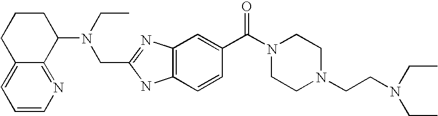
C12=CC=CN=C1C(N(CC)CC1=NC3=C(N1)C=CC(C(N1CCN(CCN(CC)CC)CC1)=O)=C3)CCC2
